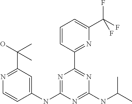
N1=C(NC2=CC(C(O)(C)C)=NC=C2)N=C(NC(C)C)N=C1C1=NC(C(F)(F)F)=CC=C1
